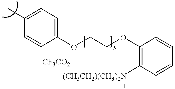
C1(C)=CC=C(OCCOC2=C([(CH3CH2)(CH3)2N])C=CC=C2)C=C1
